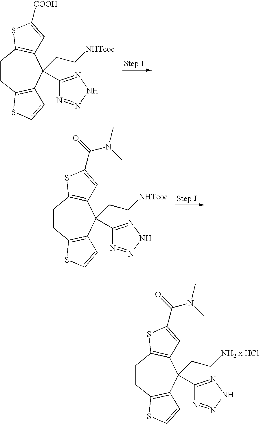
C1CC2=C(C(CC[NHTeoc])(C3=NNN=N3)C3=C1SC([COOH])=C3)C=CS2.C1CC2=C(C(CC[NHTeoc])(C3=NNN=N3)C3=C1SC(C(=O)N(C)C)=C3)C=CS2.C1CC2=C(C(CC[NH2 x HCl])(C3=NNN=N3)C3=C1SC(C(=O)N(C)C)=C3)C=CS2
